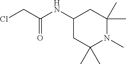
C1(NC(CCl)=O)CC(C)(C)N(C)C(C)(C)C1
